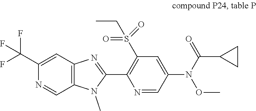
C12=C(C=C(C(F)(F)F)N=C1)N=C(C1=C(S(CC)(=O)=O)C=C(N(C(C3CC3)=O)OC)C=N1)N2C
